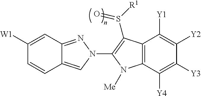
C1([W1])=CC2=NN(C3=C(S(=O)[R1])C4=C(C([Y4])=C([Y3])C([Y2])=C4[Y1])N3[Me])C=C2C=C1
